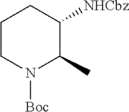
C1CN([Boc])C(C)C([NHCbz])C1
